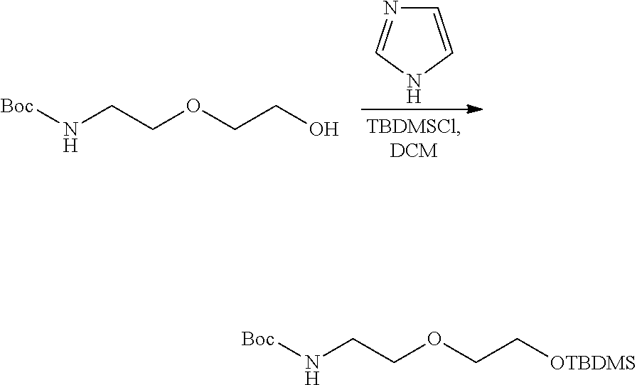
[Boc]NCCOCC[OTBDMS].[Boc]NCCOCCO.C1=CNC=N1
